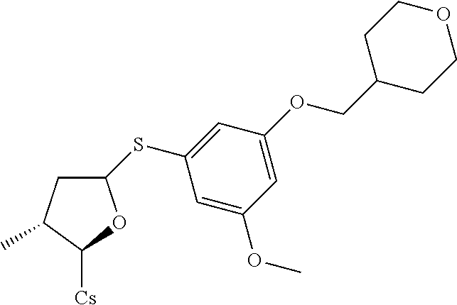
C1C(C)C([Cs])OC1SC1=CC(OCC2CCOCC2)=CC(OC)=C1
